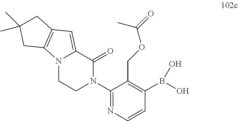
OB(O)C1=C(COC(=O)C)C(N2C(=O)C3=CC4=C(N3CC2)CC(C)(C)C4)=NC=C1
